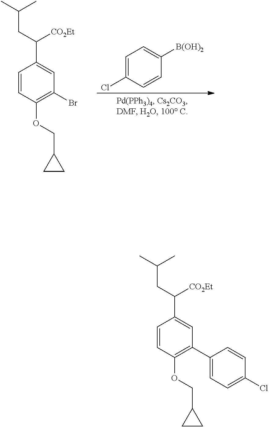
C1=CC(OCC2CC2)=C(Br)C=C1C(CC(C)C)[CO2Et].C1=C(Cl)C=CC([B(OH)2])=C1.C1=CC(OCC2CC2)=C(C2=CC=C(Cl)C=C2)C=C1C(CC(C)C)[CO2Et]
